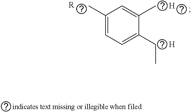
C1(C)=CC=C(CC)C(C)=C1.[H].[R].[H]
